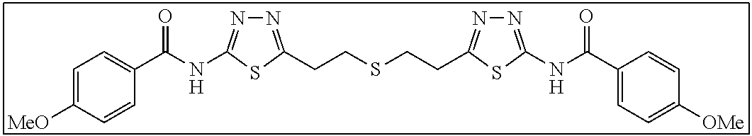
N1=C(CCSCCC2=NN=C(NC(C3=CC=C([OMe])C=C3)=O)S2)SC(NC(C2=CC=C([MeO])C=C2)=O)=N1
